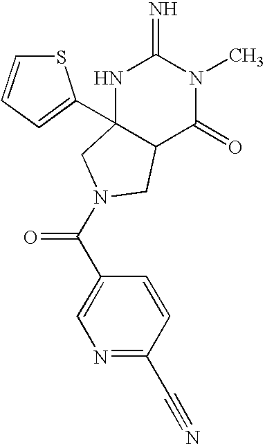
C1(C(=O)N2CC3(C4=CC=CS4)NC(=N)N(C)C(=O)C3C2)=CN=C(C#N)C=C1
